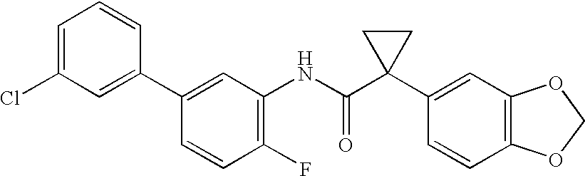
C1(NC(C2(C3=CC4=C(C=C3)OCO4)CC2)=O)=C(F)C=CC(C2=CC(Cl)=CC=C2)=C1
